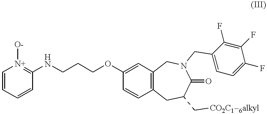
C1=CC=CC(NCCCOC2=CC3=C(C=C2)CC(C[CO2C16alkyl])C(=O)N(CC2=CC=C(F)C(F)=C2F)C3)=[N+]1[O-]
